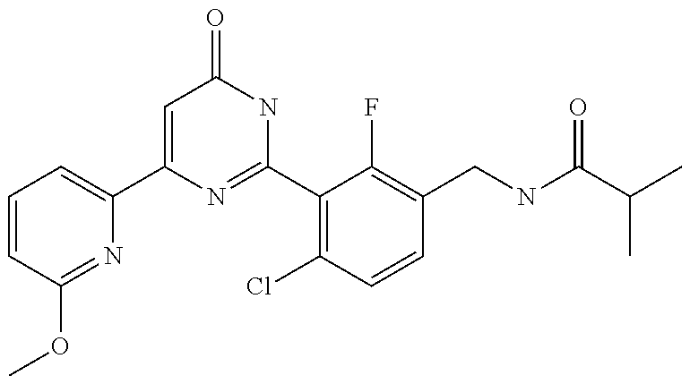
C1(C2=CC=CC(OC)=N2)=CC(=O)NC(C2=C(Cl)C=CC(CNC(C(C)C)=O)=C2F)=N1
